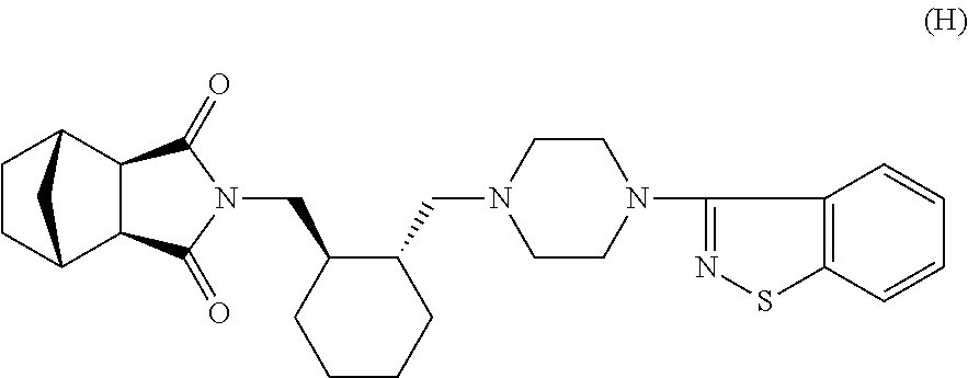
C1CC2C3C(C1C2)C(=O)N(CC1CCCCC1CN1CCN(C2=NSC4=C2C=CC=C4)CC1)C3=O
